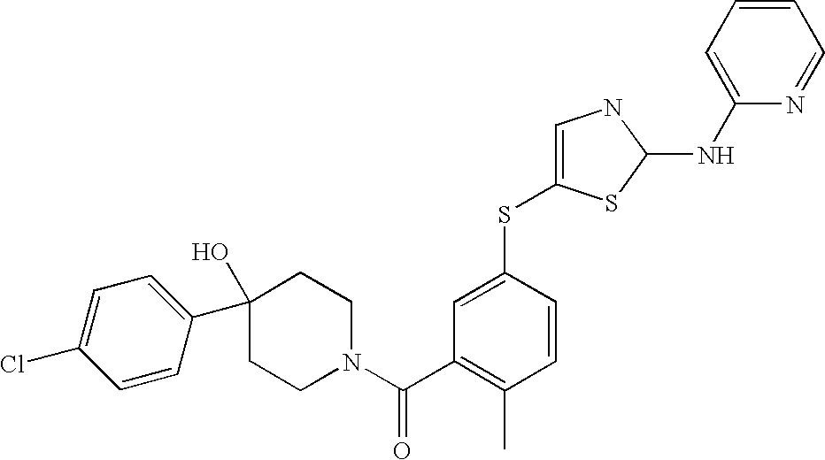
C1=CC=C(NC2SC(SC3=CC(C(=O)N4CCC(C5=CC=C(Cl)C=C5)(O)CC4)=C(C)C=C3)=CN2)N=C1
